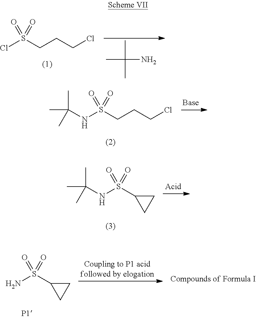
ClS(CCCCl)(=O)=O.CC(C)(N)C.N(S(CCCCl)(=O)=O)C(C)(C)C.N(S(C1CC1)(=O)=O)C(C)(C)C.NS(C1CC1)(=O)=O
